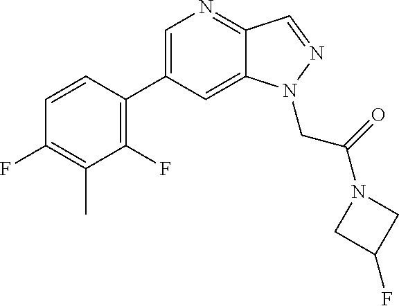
C1=C(C2=C(F)C(C)=C(F)C=C2)C=C2C(=N1)C=NN2CC(N1CC(F)C1)=O
